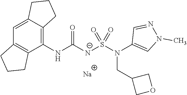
[Na].C1(NC([N-]S(N(C2=CN(C)N=C2)CC2COC2)(=O)=O)=O)=C2C(=CC3=C1CCC3)CCC2
